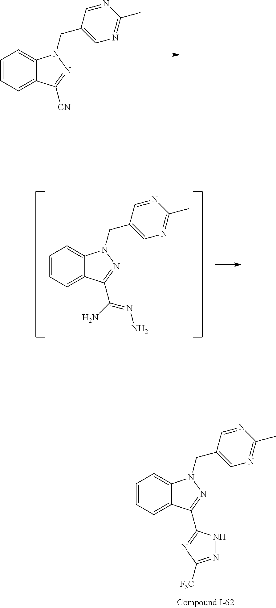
[CN]C1=NN(CC2=CN=C(C)N=C2)C2=CC=CC=C21.C(N)(=NN)C1=NN(CC2=CN=C(C)N=C2)C2=CC=CC=C21.C1=CC=C2C(=C1)N(CC1=CN=C(C)N=C1)N=C2C1=NC([F3C])=NN1
